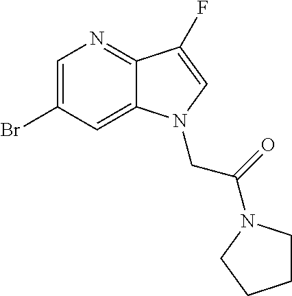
C1=C(Br)C=C2C(=N1)C(F)=CN2CC(=O)N1CCCC1
